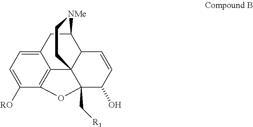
C1([RO])=CC=C2C3=C1OC1(C[R1])C34C(C(C2)[NMe]CC4)C=CC1O
